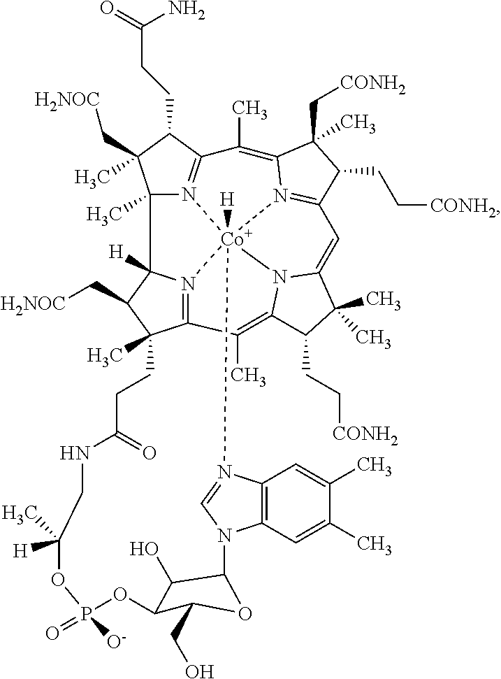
C12(C)N3=C(C(CCC(=O)N)C1(C)C[H2NOC])C(C)=C1N4=C(C(CC[CONH2])C1(C[CONH2])C)C=C1N5C(=C(C)C6=N7C2([H])C(C[H2NOC])C6(C)CCC(=O)NCC([H])(C)OP(=O)([O-])OC2C(CO)OC(C2O)N2C6=C(C=C(C)C(C)=C6)N(=C2)[Co]3457[H])C(CC[CONH2])C1(C)C
